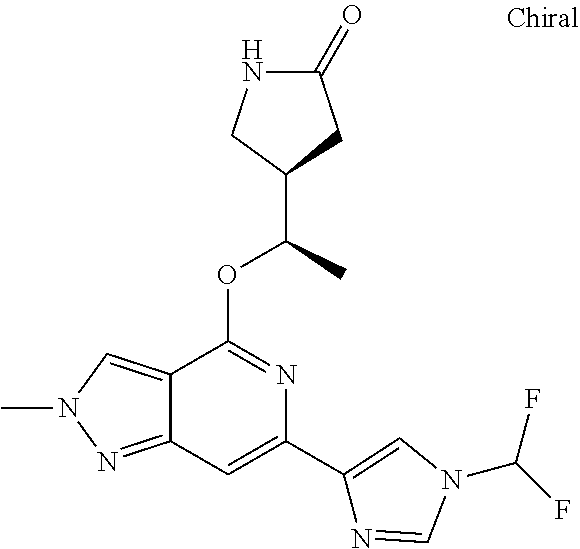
N1C(=O)CC(C(C)OC2=NC(C3=CN(C(F)F)C=N3)=CC3=NN(C)C=C23)C1
